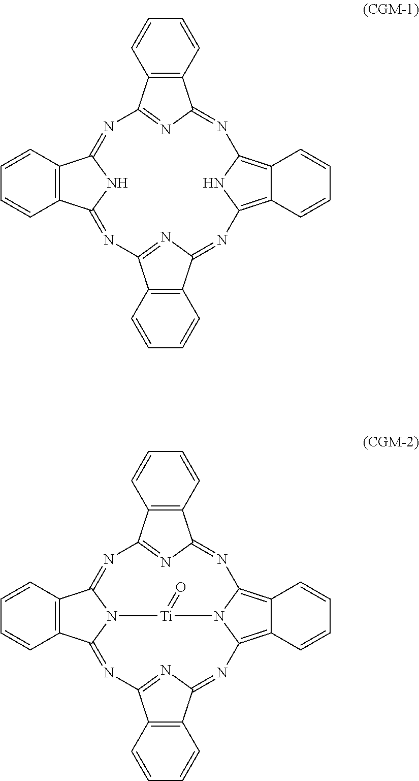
C1=CC2=C(C=C1)C1=NC3=C4C(=C(N3)N=C3C5=C(C=CC=C5)C(=N3)N=C3C5=C(C=CC=C5)C(=NC2=N1)N3)C=CC=C4.C1=CC2=C(C=C1)C1=NC3=C4C(=C5N3[Ti](=O)N3C(=NC6=NC(=N5)C5=C6C=CC=C5)C5=C(C=CC=C5)C3=NC2=N1)C=CC=C4
